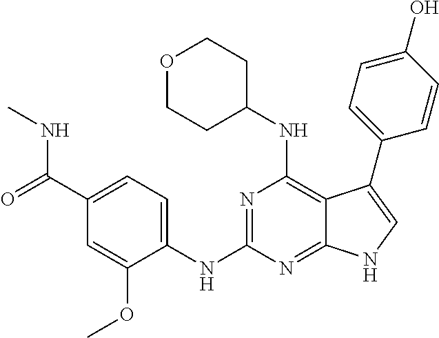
C1(C(=O)NC)=CC=C(NC2=NC(NC3CCOCC3)=C3C(=N2)NC=C3C2=CC=C(O)C=C2)C(OC)=C1
